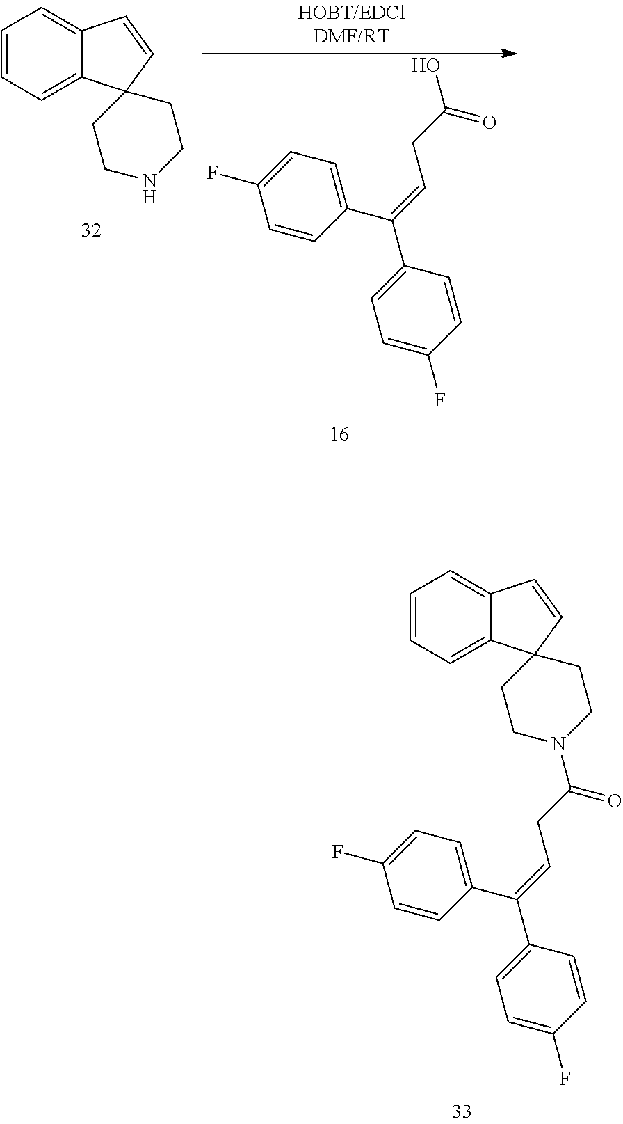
C1=CC(C(C2=CC=C(F)C=C2)=CCC(N2CCC3(C4=CC=CC=C4C=C3)CC2)=O)=CC=C1F.C1=CC=C2C(=C1)C=CC21CCNCC1.C1=CC(C(C2=CC=C(F)C=C2)=CCC(O)=O)=CC=C1F
